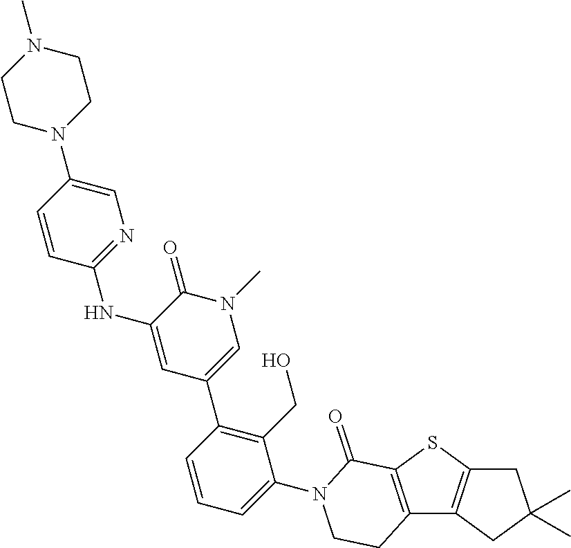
C1C2=C(CC1(C)C)C1=C(S2)C(=O)N(C2=CC=CC(C3=CN(C)C(=O)C(NC4=NC=C(N5CCN(C)CC5)C=C4)=C3)=C2CO)CC1
